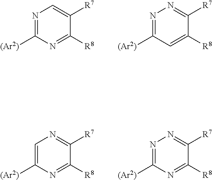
N1=C([(Ar2)])N=C([R8])C([R7])=C1.N1=C([(Ar2)])C=C([R8])C([R7])=N1.C1=C([(Ar2)])N=C([R8])C([R7])=N1.N1=C([(Ar2)])N=C([R8])C([R7])=N1
